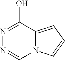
N1=C(O)C2=CC=CN2C=N1
